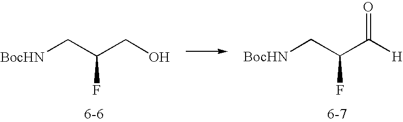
[BocHN]CC(C([H])=O)F.[BocHN]CC(CO)F
